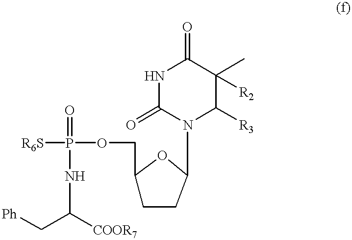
[R6S]P(OCC1CCC(N2C([R3])C(C)([R2])C(=O)NC2=O)O1)(=O)NC(C[Ph])[COOR7]
